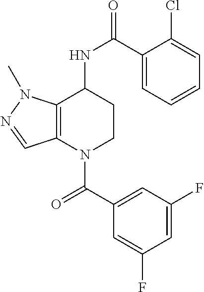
C12=C(N(C(C3=CC(F)=CC(F)=C3)=O)CCC1NC(=O)C1=CC=CC=C1Cl)C=NN2C
